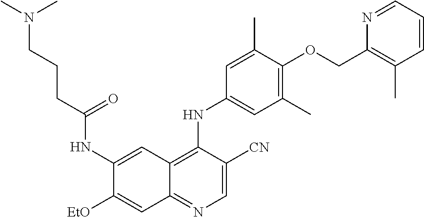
C1=C([CN])C(NC2=CC(C)=C(OCC3=C(C)C=CC=N3)C(C)=C2)=C2C(=N1)C=C([EtO])C(NC(CCCN(C)C)=O)=C2
